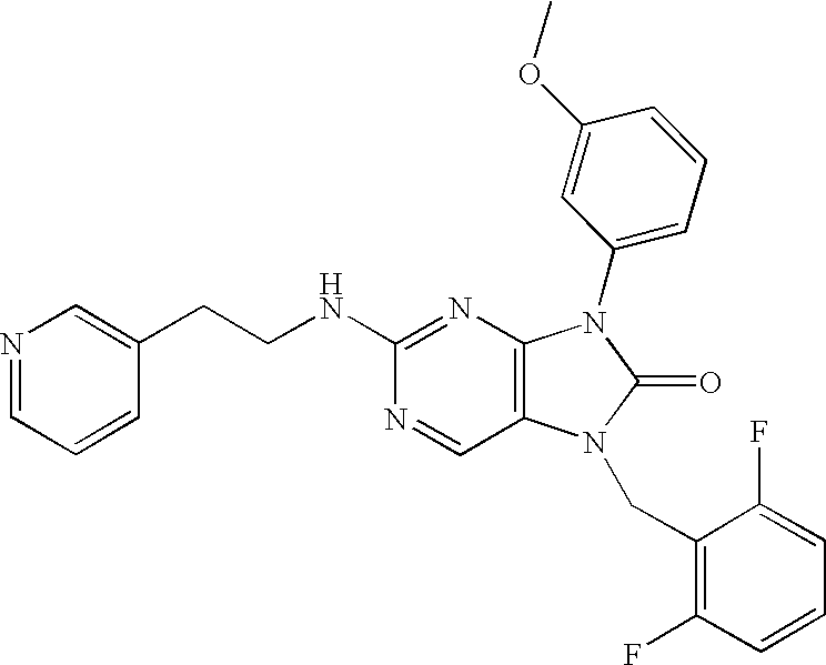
C1(NCCC2=CN=CC=C2)=NC2=C(C=N1)N(CC1=C(F)C=CC=C1F)C(=O)N2C1=CC=CC(OC)=C1
